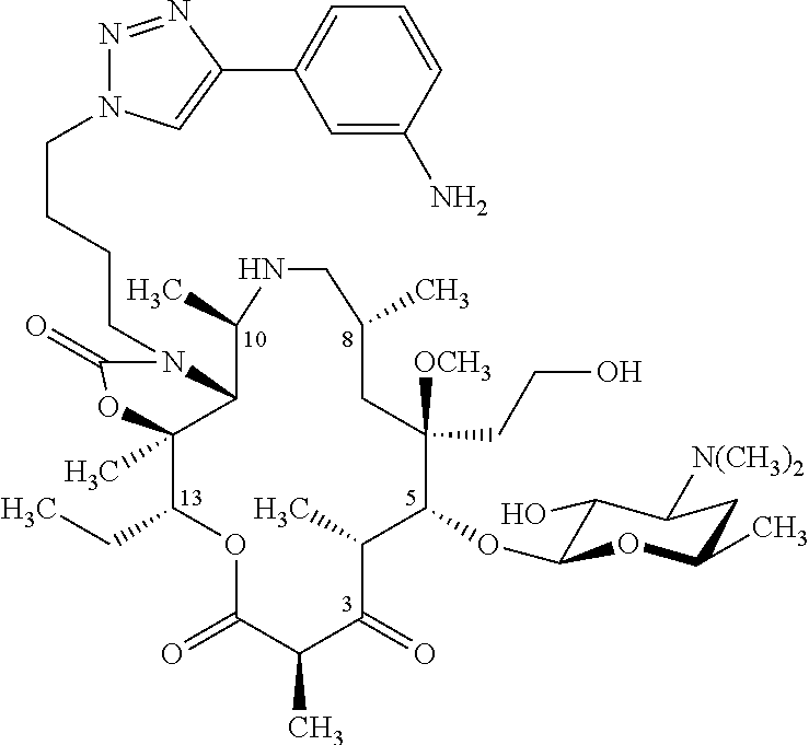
C12C(C)(C(CC)OC(=O)C(C)C(=O)C(C)C(OC3C(O)C([N(CH3)2])CC(C)O3)C(CCO)([OCH3])CC(C)CNC1C)OC(=O)N2CCCCN1N=NC(C2=CC=CC(N)=C2)=C1
